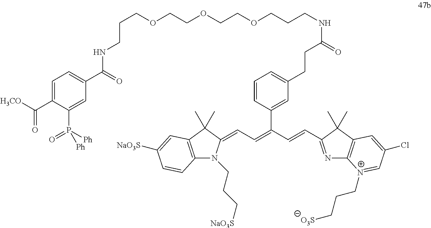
C(C1=CC=C(C(NCCCOCCOCCOCCCNC(CCC2=CC=CC(C(=CC=C3N(CCC[NaO3S])C4=C(C3(C)C)C=C([NaO3S])C=C4)C=CC3=NC4=C(C3(C)C)C=C(Cl)C=N4CCC[O3S])=C2)=O)=O)C=C1P(=O)([Ph])[Ph])(=O)[H3CO]
